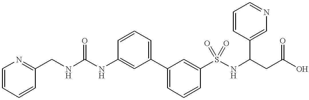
C(NC1=CC(C2=CC=CC(S(NC(CC(O)=O)C3=CN=CC=C3)(=O)=O)=C2)=CC=C1)(NCC1=NC=CC=C1)=O
